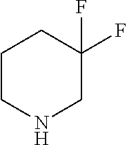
C1CNCC(F)(F)C1
